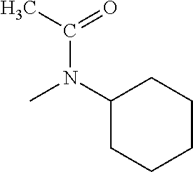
C1(N(C)C(C)=O)CCCCC1
